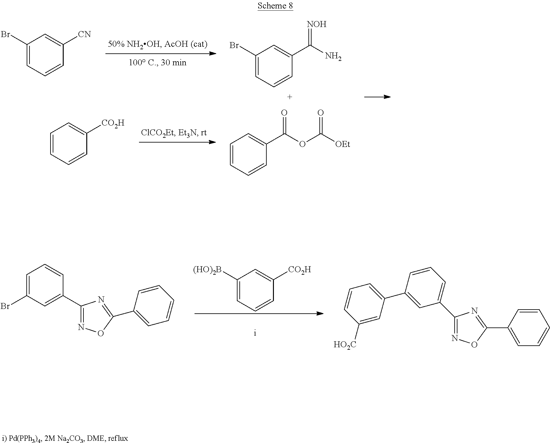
C1(Br)=CC=CC([CN])=C1.C1(Br)=CC=CC(C(N)=[NOH])=C1.C1=CC=CC(C(OC([OEt])=O)=O)=C1.C1=CC=CC([CO2H])=C1.N1=C(C2=CC=CC(C3=CC=CC([HO2C])=C3)=C2)N=C(C2=CC=CC=C2)O1.C1(Br)=CC=CC(C2=NOC(C3=CC=CC=C3)=N2)=C1.C1([(HO)2B])=CC=CC([CO2H])=C1
